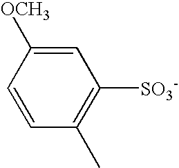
C1=CC(C)=C([SO3-])C=C1[OCH3]
